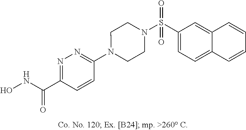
N1(C2=NN=C(C(NO)=O)C=C2)CCN(S(C2=CC=C3C(=C2)C=CC=C3)(=O)=O)CC1
